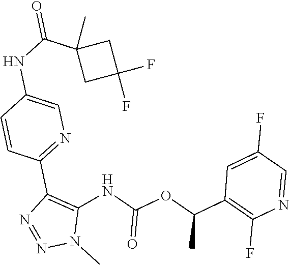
C1=NC(F)=C(C(OC(NC2=C(C3=NC=C(NC(C4(C)CC(F)(F)C4)=O)C=C3)N=NN2C)=O)C)C=C1F
